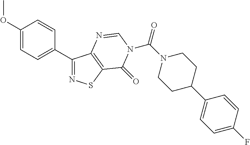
C1(OC)=CC=C(C2=NSC3=C2N=CN(C(N2CCC(C4=CC=C(F)C=C4)CC2)=O)C3=O)C=C1
